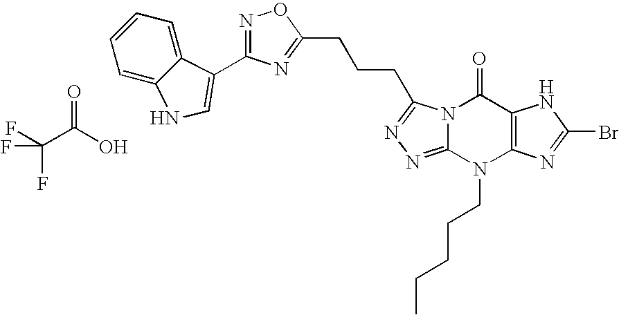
N12C(=NN=C1CCCC1=NC(C3=CNC4=CC=CC=C43)=NO1)N(CCCCC)C1=C(C2=O)NC(Br)=N1.FC(C(O)=O)(F)F
